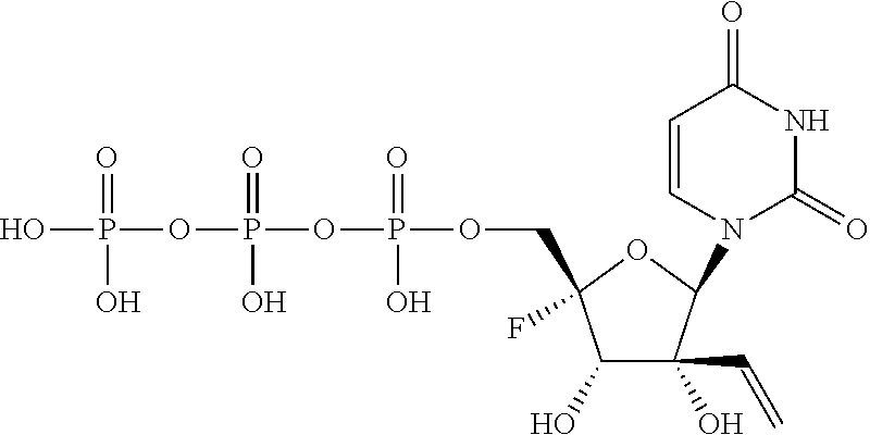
OP(=O)(OP(=O)(O)OP(=O)(O)OCC1(F)C(O)C(O)(C=C)C(N2C(=O)NC(=O)C=C2)O1)O
